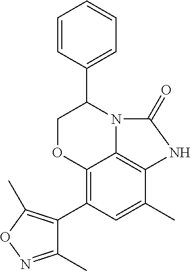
C12=C(C3=C(C)ON=C3C)C=C(C)C3=C1N(C(C1=CC=CC=C1)CO2)C(=O)N3
